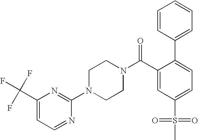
C1=C(C(F)(F)F)N=C(N2CCN(C(C3=CC(S(=O)(=O)C)=CC=C3C3=CC=CC=C3)=O)CC2)N=C1
